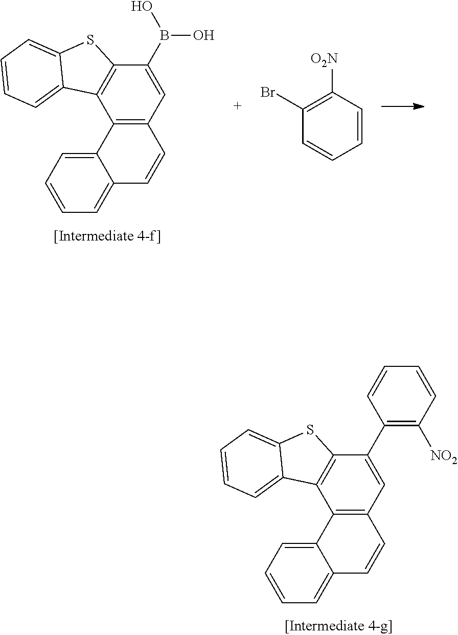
C12=CC=CC=C1C=CC1=C2C2=C(C(C3=C([NO2])C=CC=C3)=C1)SC1=CC=CC=C21.C12=CC=CC=C1C=CC1=C2C2=C(C(B(O)O)=C1)SC1=CC=CC=C21.C1=CC([O2N])=C(Br)C=C1
